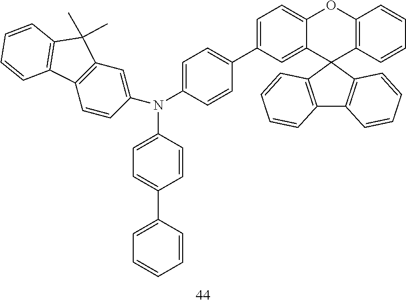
C12=C(C3(C4=C1C=CC=C4)C1=C(OC4=CC=C(C5=CC=C(N(C6=CC=C(C7=CC=CC=C7)C=C6)C6=CC7=C(C=C6)C6=C(C7(C)C)C=CC=C6)C=C5)C=C34)C=CC=C1)C=CC=C2
